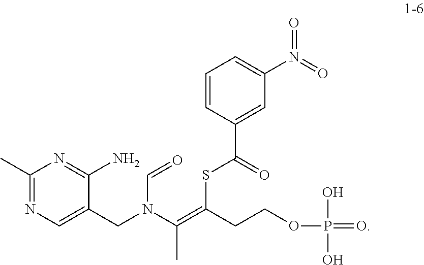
C1(C)=NC=C(CN(C(=C(SC(C2=CC(N(=O)=O)=CC=C2)=O)CCOP(O)(O)=O)C)C=O)C(N)=N1
